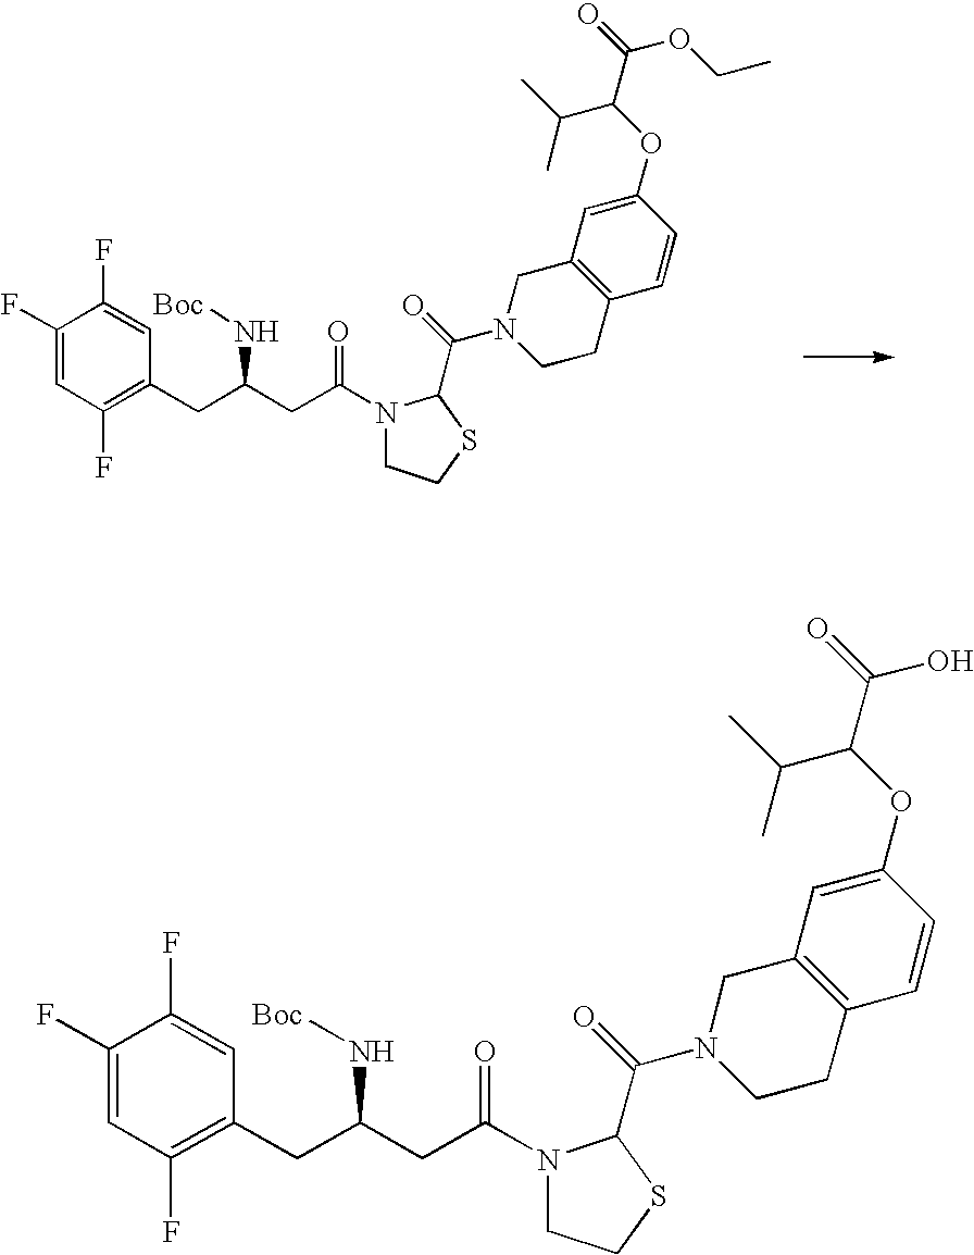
C1(F)=CC(F)=C(CC(CC(=O)N2CCSC2C(=O)N2CCC3=C(C=C(OC(C(=O)OCC)C(C)C)C=C3)C2)N[Boc])C=C1F.C1(F)=CC(F)=C(CC(CC(=O)N2CCSC2C(=O)N2CCC3=C(C=C(OC(C(=O)O)C(C)C)C=C3)C2)N[Boc])C=C1F
